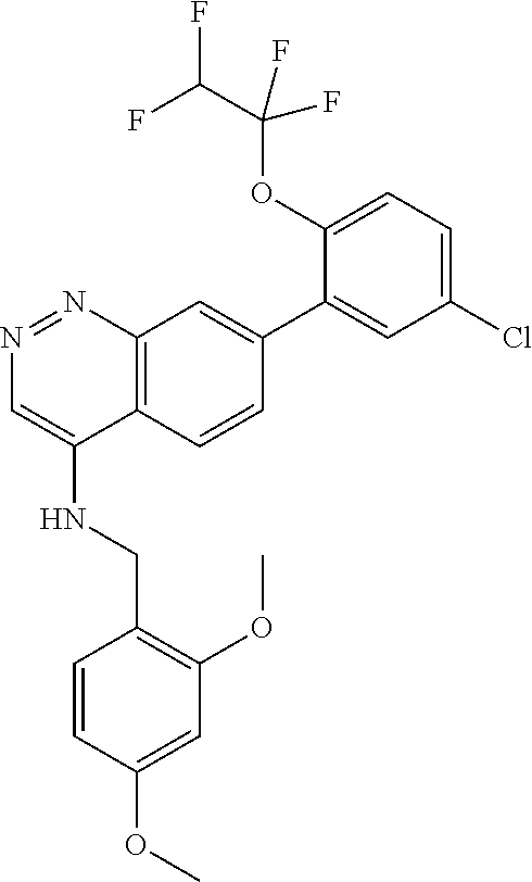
N1=NC2=C(C(NCC3=C(OC)C=C(OC)C=C3)=C1)C=CC(C1=CC(Cl)=CC=C1OC(C(F)F)(F)F)=C2
